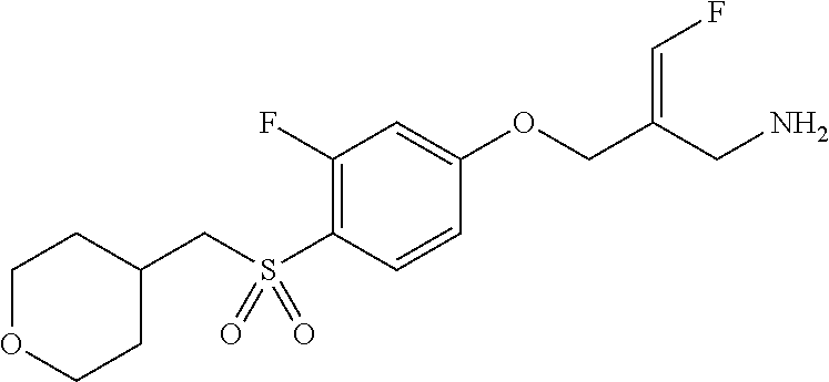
C1(F)=C(S(CC2CCOCC2)(=O)=O)C=CC(OCC(CN)=CF)=C1
